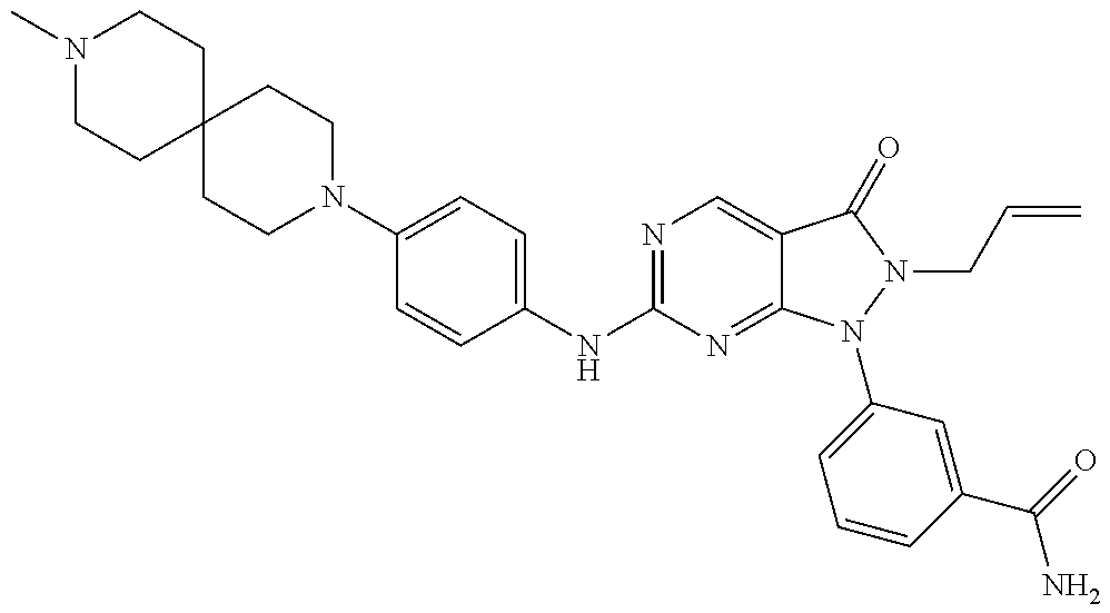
N1(C)CCC2(CC1)CCN(C1=CC=C(NC3=NC=C4C(=N3)N(C3=CC=CC(C(N)=O)=C3)N(CC=C)C4=O)C=C1)CC2
